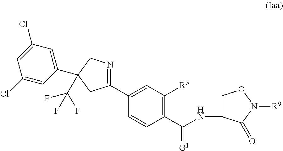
C1(C2=NCC(C(F)(F)F)(C3=CC(Cl)=CC(Cl)=C3)C2)=CC([R5])=C(C(NC2CON([R9])C2=O)=[G1])C=C1
